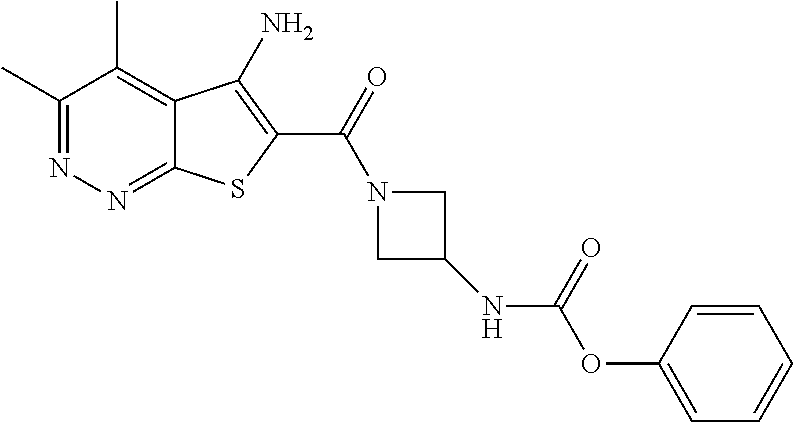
C1(C)=NN=C2C(=C1C)C(N)=C(C(=O)N1CC(NC(OC3=CC=CC=C3)=O)C1)S2
